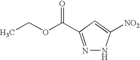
N1=C(C(OCC)=O)C=C([NO2])N1
